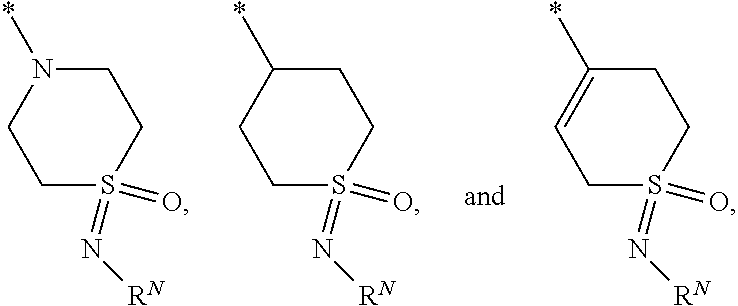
C1N(*)CCS(=O)(=N[RN])C1.C1C(*)CCS(=O)(=N[RN])C1.C1C(*)=CCS(=O)(=N[RN])C1
